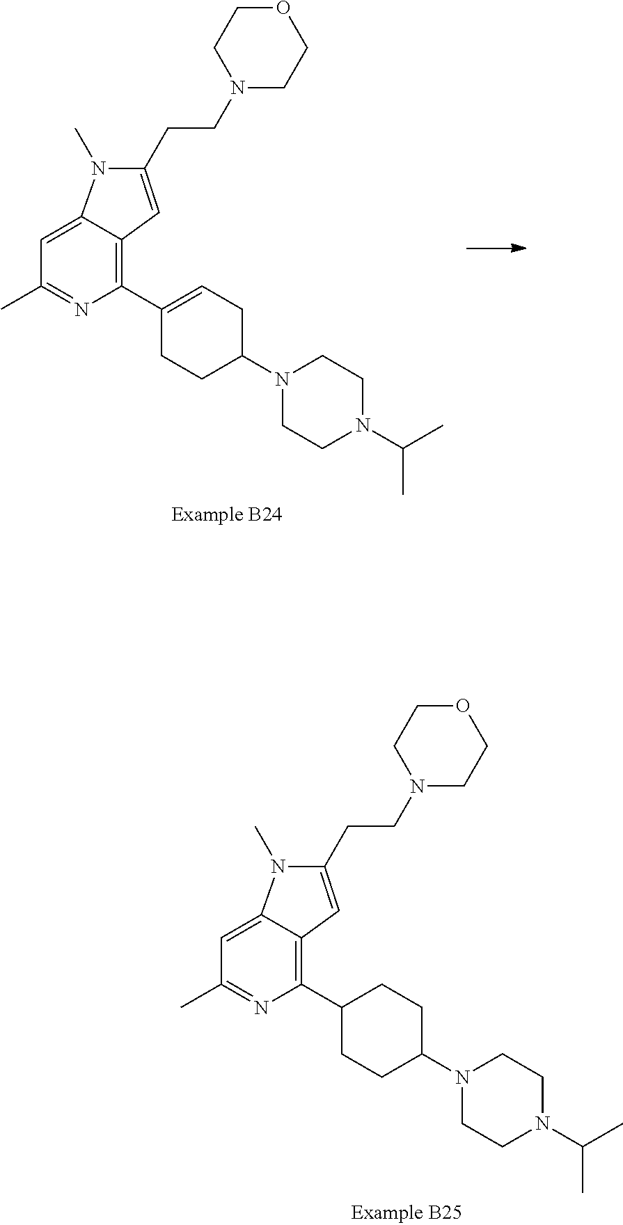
C1(CCN2CCOCC2)=CC2=C(C3=CCC(N4CCN(C(C)C)CC4)CC3)N=C(C)C=C2N1C.C1(CCN2CCOCC2)=CC2=C(C3CCC(N4CCN(C(C)C)CC4)CC3)N=C(C)C=C2N1C
